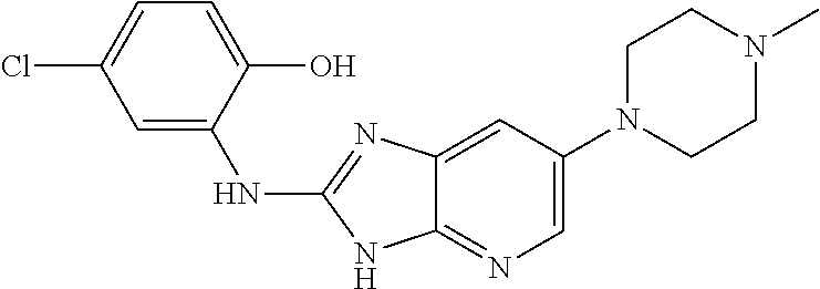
C1CN(C)CCN1C1=CN=C2C(=C1)N=C(NC1=CC(Cl)=CC=C1O)N2
